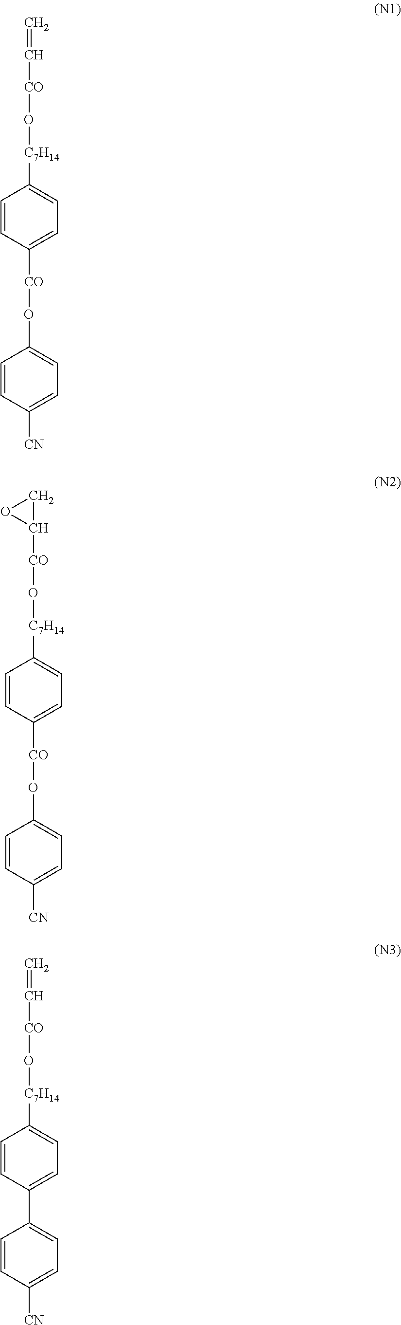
C=C[CO]O[C7H14]C1=CC=C([CO]OC2=CC=C([CN])C=C2)C=C1.C1C([CO]O[C7H14]C2=CC=C([CO]OC3=CC=C([CN])C=C3)C=C2)O1.C=C[CO]O[C7H14]C1=CC=C(C2=CC=C([CN])C=C2)C=C1
